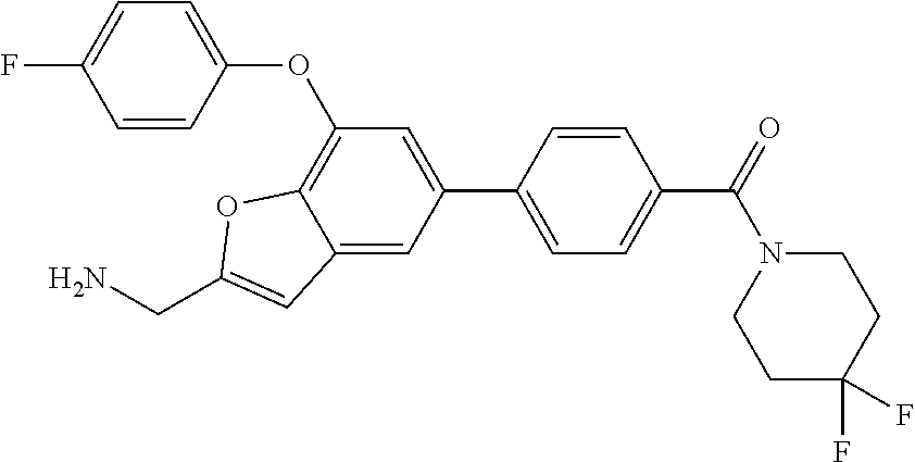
C12=CC(C3=CC=C(C(N4CCC(F)(F)CC4)=O)C=C3)=CC(OC3=CC=C(F)C=C3)=C1OC(CN)=C2
